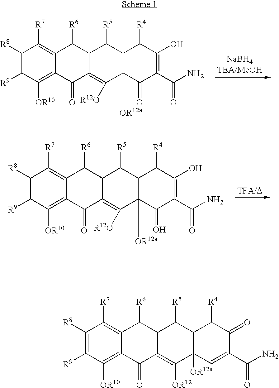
C1([R8])=C([R9])C([OR10])=C2C(=C1[R7])C([R6])C1C(=C([R12O])C3([OR12a])C(C1[R5])C([R4])C(O)=C(C(N)=O)C3=O)C2=O.C1([R8])=C([R9])C([OR10])=C2C(=C1[R7])C([R6])C1C(=C([R12O])C3([OR12a])C(C1[R5])C([R4])C(O)=C(C(N)=O)C3=O)C2=O.C1([R8])=C([R9])C([OR10])=C2C(=C1[R7])C([R6])C1C(=C([OR12])C3([OR12a])C(C1[R5])C([R4])C(=O)C(C(N)=O)=C3)C2=O
